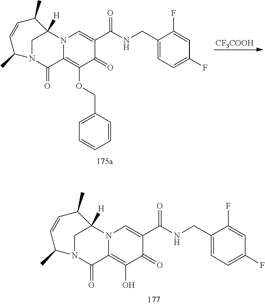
[CF3COOH].C1(=O)C(C(=O)NCC2=CC=C(F)C=C2F)=CN2C(=C1OCC1=CC=CC=C1)C(=O)N1CC2([H])C(C)C=CC1C.C1(=O)C(C(=O)NCC2=CC=C(F)C=C2F)=CN2C(=C1O)C(=O)N1CC2([H])C(C)C=CC1C
